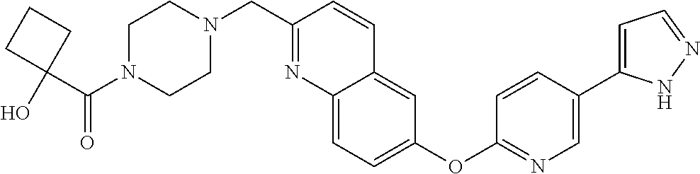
OC1(C(N2CCN(CC3=NC4=CC=C(OC5=NC=C(C6=CC=NN6)C=C5)C=C4C=C3)CC2)=O)CCC1
